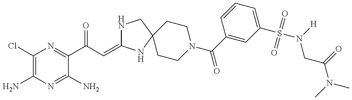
C1(Cl)=C(N)N=C(N)C(C(C=C2NCC3(N2)CCN(C(=O)C2=CC(S(=O)(=O)N([H])CC(N(C)C)=O)=CC=C2)CC3)=O)=N1
